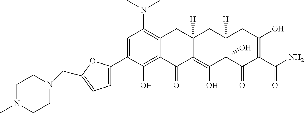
C1=C(C2=CC=C(CN3CCN(C)CC3)O2)C(O)=C2C(=C1N(C)C)CC1([H])C(=C(O)C3(O)C([H])(C1)CC(O)=C(C(N)=O)C3=O)C2=O
